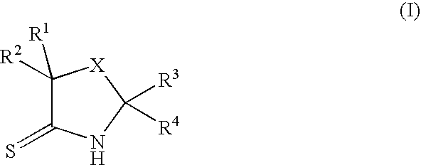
C1([R2])([R1])C(=S)NC([R3])([R4])[X]1
